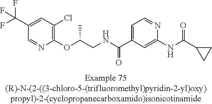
C1=NC(OC(CNC(C2=CC=NC(NC(=O)C3CC3)=C2)=O)C)=C(Cl)C=C1C(F)(F)F
